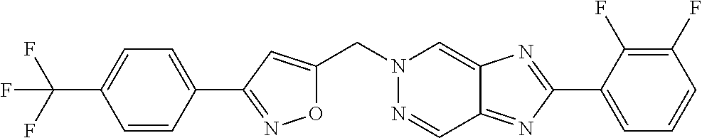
C(N1N=CC2=NC(C3=CC=CC(F)=C3F)=NC2=C1)C1=CC(C2=CC=C(C(F)(F)F)C=C2)=NO1
